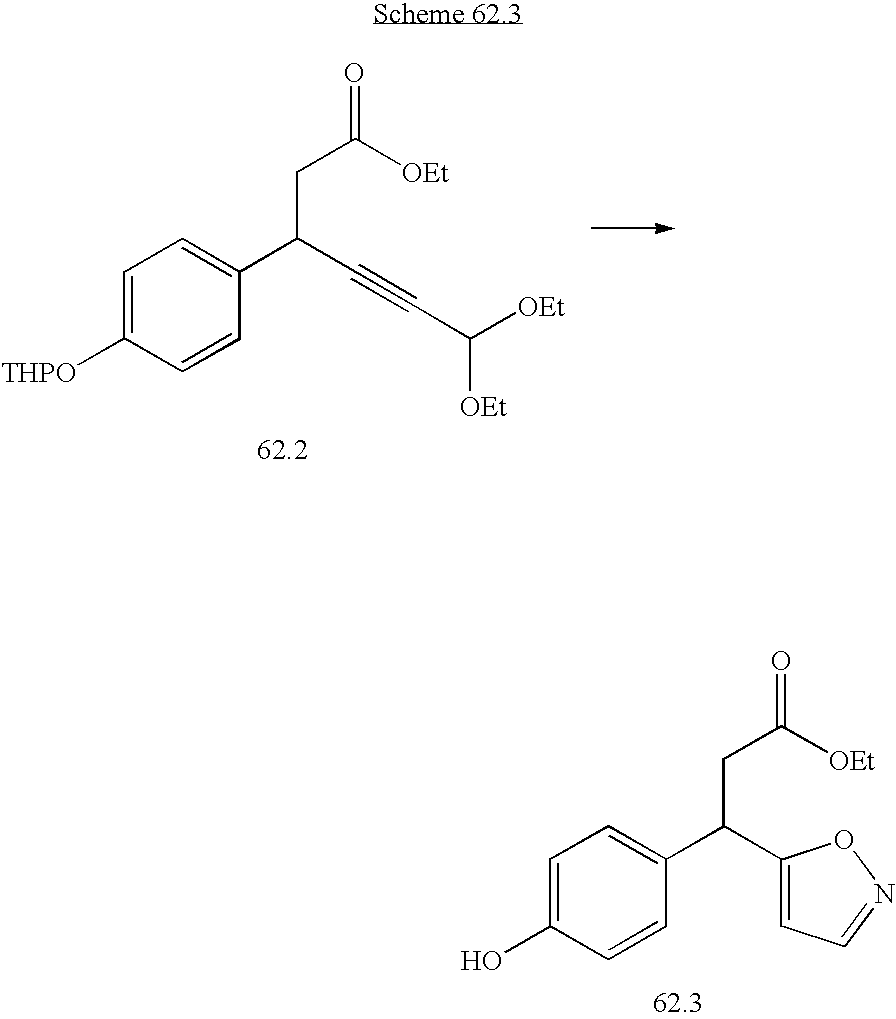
C1=C([THPO])C=CC(C(CC(=O)[OEt])C#CC([OEt])[OEt])=C1.C1=C(O)C=CC(C(CC(=O)[OEt])C2=CC=NO2)=C1
